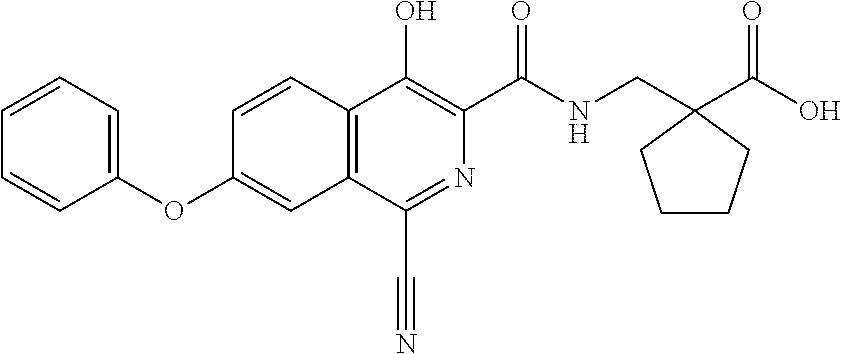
C1=CC2=C(C=C1OC1=CC=CC=C1)C(C#N)=NC(C(NCC1(C(O)=O)CCCC1)=O)=C2O
